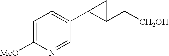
C1=C([MeO])N=CC(C2C(C[CH2OH])C2)=C1
